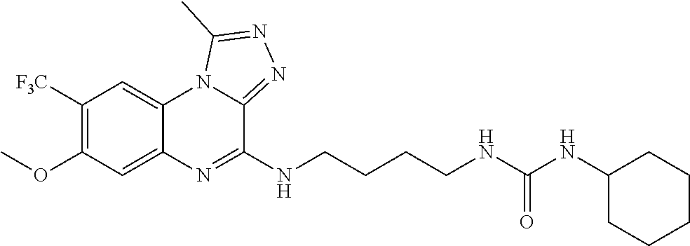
COC1=C([F3C])C=C2C(=C1)N=C(NCCCCNC(NC1CCCCC1)=O)C1=NN=C(C)N21
